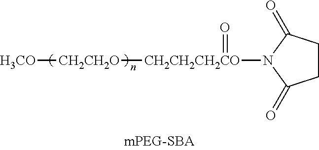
C1CC(=O)N([CH2CH2CH2CO](=O)[CH2CH2O][H3CO])C1=O
